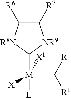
C1([R7])C([R6])[R8N]C([M](=C([R])[R1])([L])([X])[X1])[NR9]1
